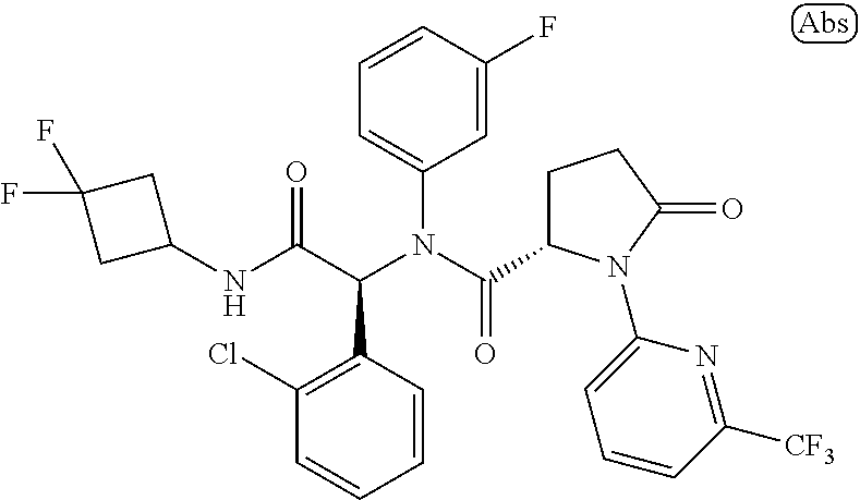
C1=CC(F)=CC(N(C(=O)C2CCC(=O)N2C2=CC=CC([CF3])=N2)C(C(NC2CC(F)(F)C2)=O)C2=C(Cl)C=CC=C2)=C1
